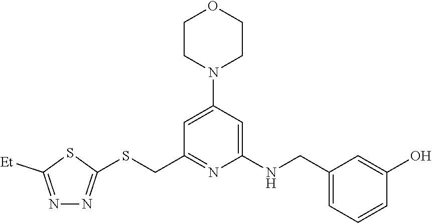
N1=C([Et])SC(SCC2=NC(NCC3=CC=CC(O)=C3)=CC(N3CCOCC3)=C2)=N1
